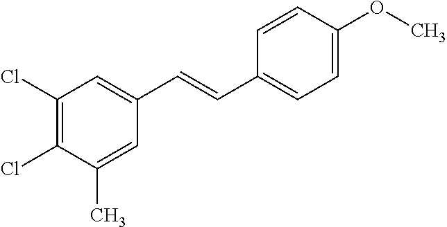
C1(C=CC2=CC=C(OC)C=C2)=CC(Cl)=C(Cl)C(C)=C1
